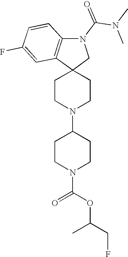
C1CN(C2CCN(C(OC(CF)C)=O)CC2)CCC12CN(C(N(C)C)=O)C1=C2C=C(F)C=C1
